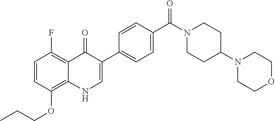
C1=CC(OCCC)=C2C(=C1F)C(=O)C(C1=CC=C(C(N3CCC(N4CCOCC4)CC3)=O)C=C1)=CN2
